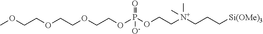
COCCOCCOCCOP(OCC[N+](C)(C)CCC[Si(OMe)3])(=O)[O-]
